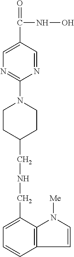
N1=CC(C(NO)=O)=CN=C1N1CCC(CNCC2=CC=CC3=C2N([Me])C=C3)CC1
